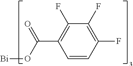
C1=CC(F)=C(F)C(F)=C1C(O[Bi])=O
